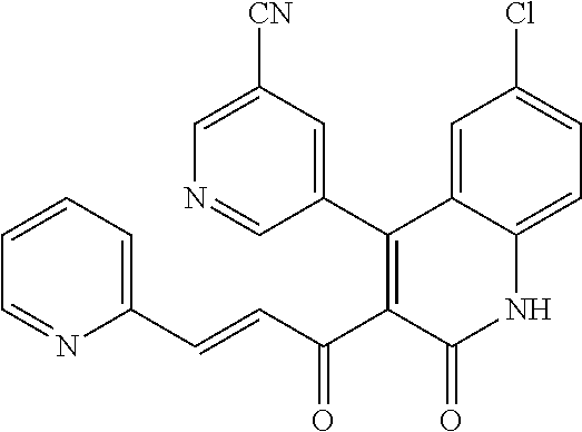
C(=CC(C1=C(C2=CC([CN])=CN=C2)C2=CC(Cl)=CC=C2NC1=O)=O)C1=CC=CC=N1
